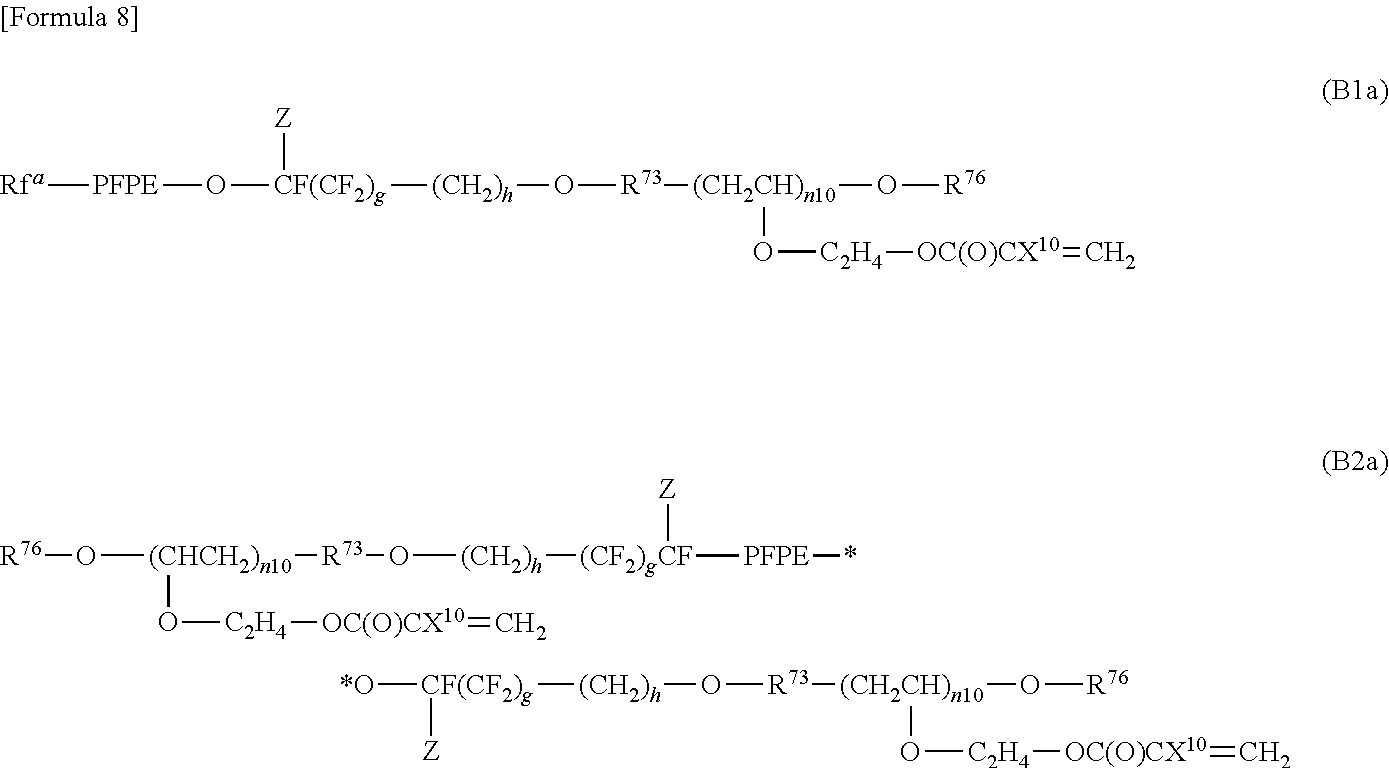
[R76]O[(CHCH2)n10]([R73]O[(CH2)h][(CF2)gCF]([Z])[PFPE]*)O[C2H4][OC(O)CX10]=C.[*O][CF(CF2)g]([Z])[(CH2)h]O[R73][(CH2CH)n10](O[C2H4][OC(O)CX10]=C)O[R76].[Rfa][PFPE]O[CF(CF2)g]([Z])[(CH2)h]O[R73][(CH2CH)n10](O[R76])O[C2H4][OC(O)CX10]=C
